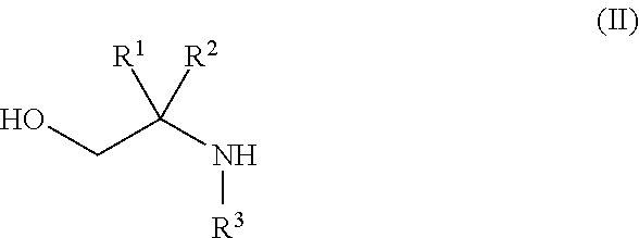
OCC(N[R3])([R1])[R2]
